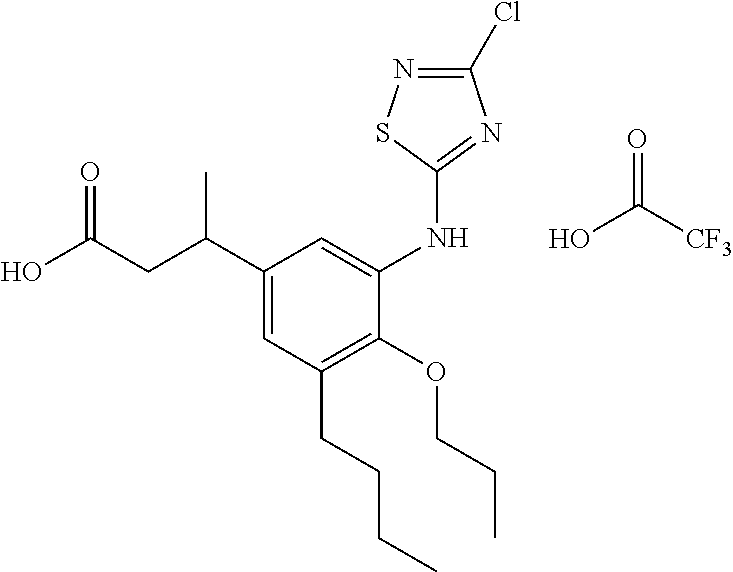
OC(CC(C1=CC(CCCC)=C(OCCC)C(NC2=NC(Cl)=NS2)=C1)C)=O.OC([CF3])=O
